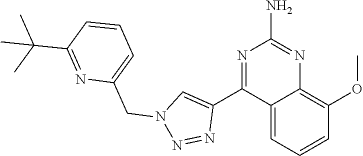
N1=C(C2=CN(CC3=CC=CC(C(C)(C)C)=N3)N=N2)C2=CC=CC(OC)=C2N=C1N
